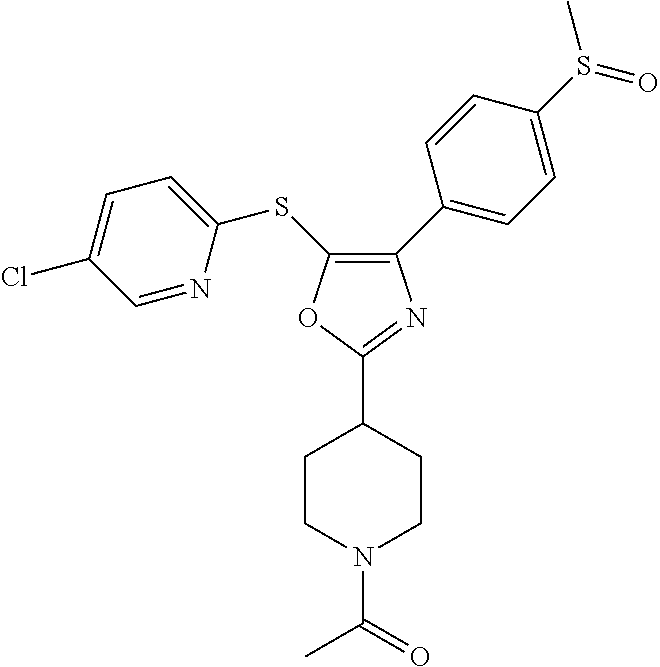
C1(C2=CC=C(S(C)=O)C=C2)=C(SC2=CC=C(Cl)C=N2)OC(C2CCN(C(=O)C)CC2)=N1
